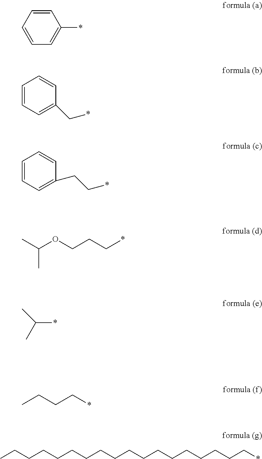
C1=CC=CC=C1*.C1=CC=C(C*)C=C1.C1=CC=C(CC*)C=C1.CC(OCCC*)C.C(C)(*)C.CCCC*.CCCCCCCCCCCCCCCCCC*
